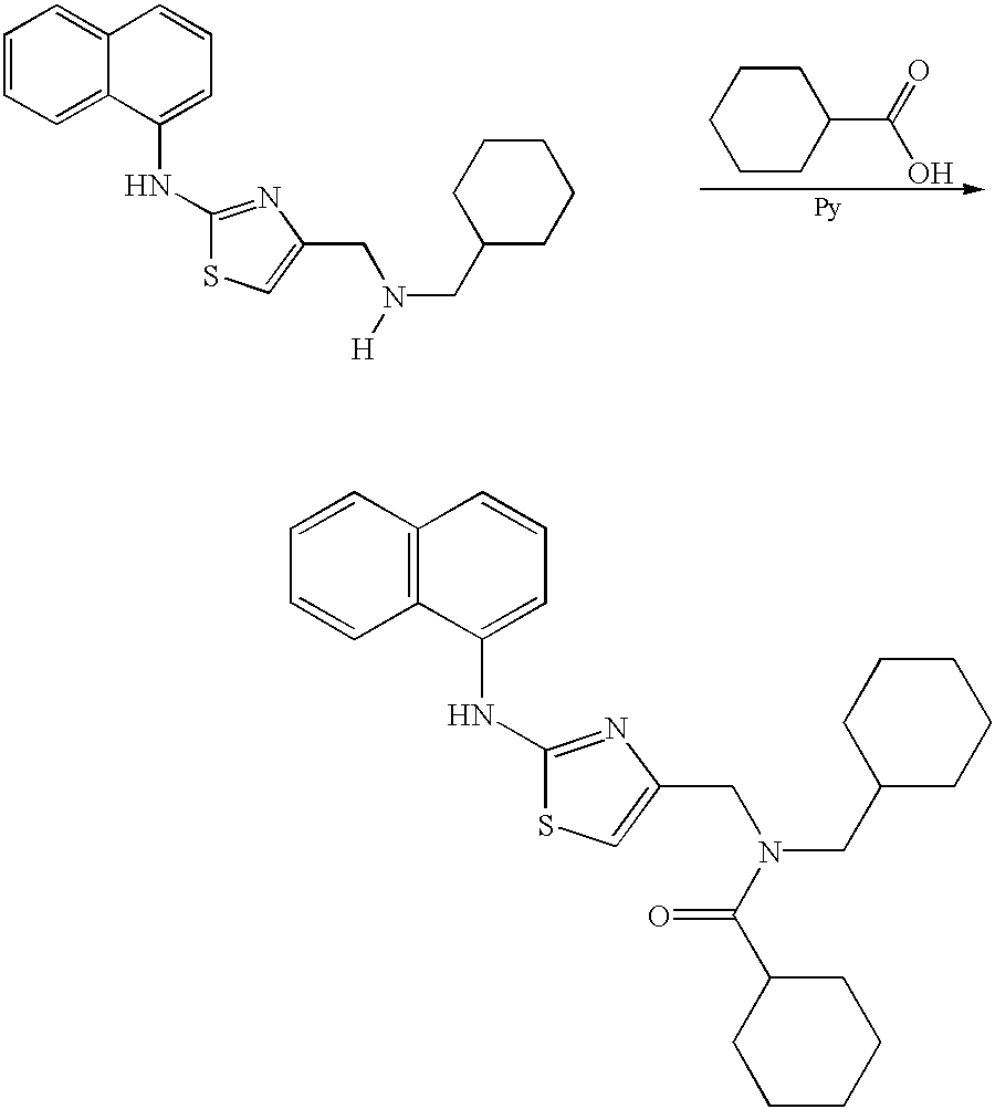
C1=CC=C2C(=C1)C=CC=C2NC1=NC(CN(CC2CCCCC2)[H])=CS1.C1CCC(C(=O)O)CC1.C1=CC2=C(C=C1)C(NC1=NC(CN(CC3CCCCC3)C(C3CCCCC3)=O)=CS1)=CC=C2
